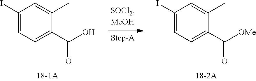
C1(I)=CC=C(C(=O)O)C(C)=C1.C1(I)=CC=C(C(=O)[OMe])C(C)=C1
